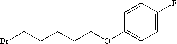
BrCCCCCOC1=CC=C(F)C=C1
